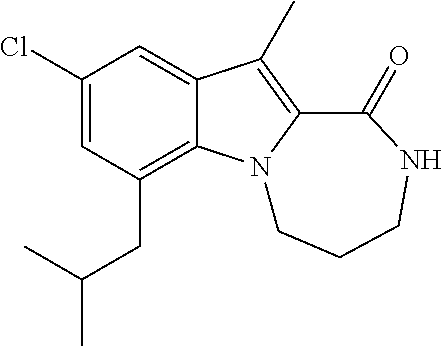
C1(Cl)=CC(CC(C)C)=C2C(=C1)C(C)=C1N2CCCNC1=O
